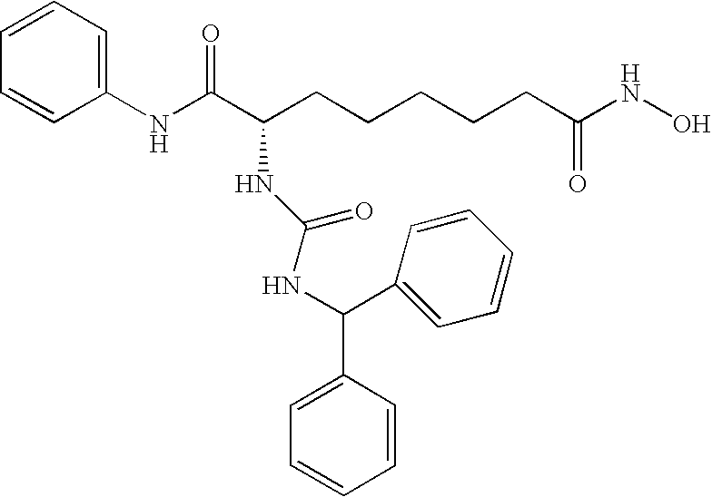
C1(NC(C(CCCCCC(NO)=O)NC(NC(C2=CC=CC=C2)C2=CC=CC=C2)=O)=O)=CC=CC=C1
